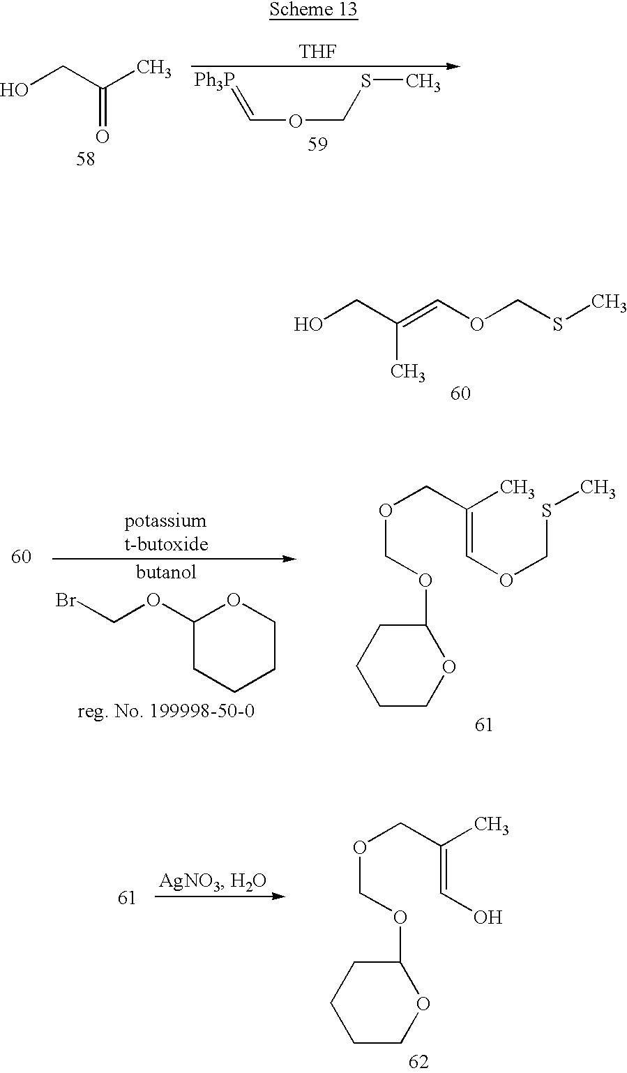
OCC(C)=O.[THF].[Ph3P]=COCSC.OCC(=COCSC)C.BrCOC1CCCCO1.C(=COCSC)(C)COCOC1CCCCO1.C(=CO)(C)COCOC1CCCCO1
